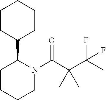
C1CC(C2C=CCCN2C(C(C(C)(F)F)(C)C)=O)CCC1
